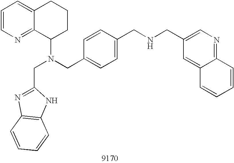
C1=CN=C2C(=C1)CCCC2N(CC1=CC=C(CNCC2=CN=C3C(=C2)C=CC=C3)C=C1)CC1=NC2=C(N1)C=CC=C2
